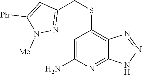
C1=C(N)N=C2C(=C1SCC1=NN([Me])C([Ph])=C1)N=NN2
